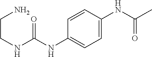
C(CNC(=O)NC1=CC=C(NC(=O)C)C=C1)N
